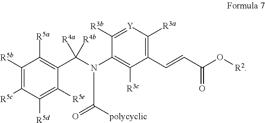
C1([R3b])=[Y]C([R3a])=C(C=CC(O[R2])=O)C([R3c])=C1N(C(=O)[polycyclic])C(C1=C([R5a])C([R5b])=C([R5c])C([R5d])=C1[R5e])([R4a])[R4b]
